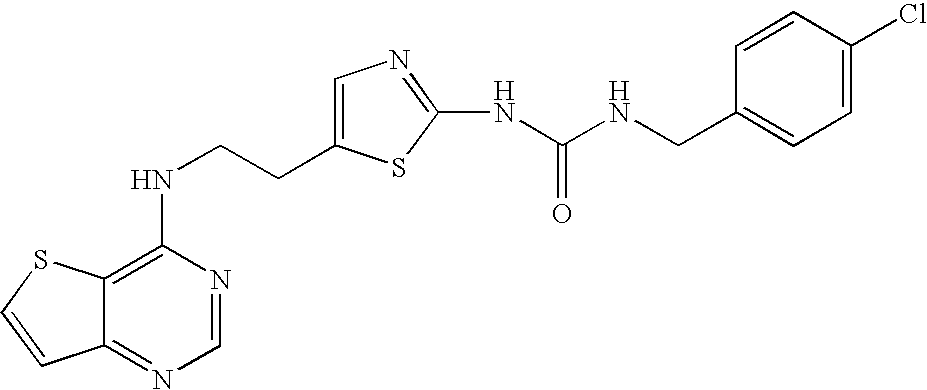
C(CNC1=C2C(=NC=N1)C=CS2)C1=CN=C(NC(=O)NCC2=CC=C(Cl)C=C2)S1
